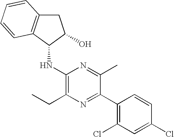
C1(Cl)=CC(Cl)=C(C2=NC(CC)=C(NC3C(O)CC4=C3C=CC=C4)N=C2C)C=C1
